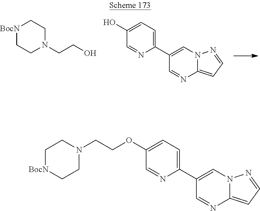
[BocN]1CCN(CCO)CC1.C1(O)=CC=C(C2=CN3C(=CC=N3)N=C2)N=C1.[BocN]1CCN(CCOC2=CC=C(C3=CN4C(=CC=N4)N=C3)N=C2)CC1
